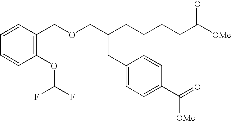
C(OCC(CCCCC([OMe])=O)CC1=CC=C(C(=O)[OMe])C=C1)C1=C(OC(F)F)C=CC=C1
